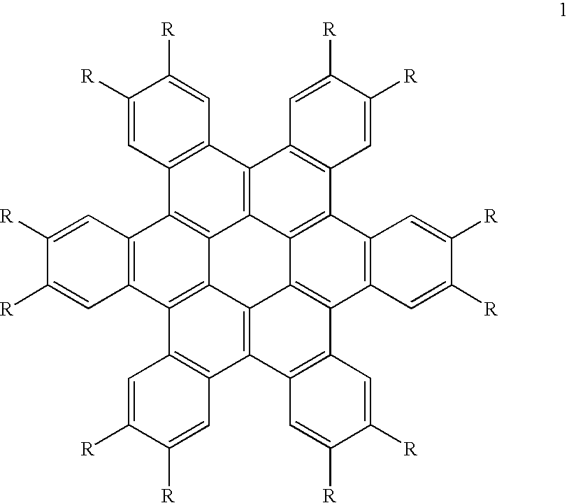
C1([R])=CC2=C(C=C1[R])C1=C3C4=C2C2=C(C5=C4C4=C(C6=C5C=C([R])C([R])=C6)C5=C(C6=C4C3=C(C3=C1C=C([R])C([R])=C3)C1=C6C=C([R])C([R])=C1)C=C([R])C([R])=C5)C=C([R])C([R])=C2
